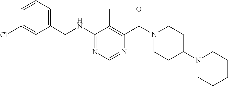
N(C1=NC=NC(C(N2CCC(N3CCCCC3)CC2)=O)=C1C)CC1=CC=CC(Cl)=C1
